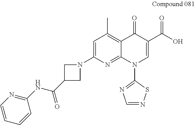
C1=CC=CC(NC(C2CN(C3=CC(C)=C4C(=N3)N(C3=NC=NS3)C=C(C(O)=O)C4=O)C2)=O)=N1
